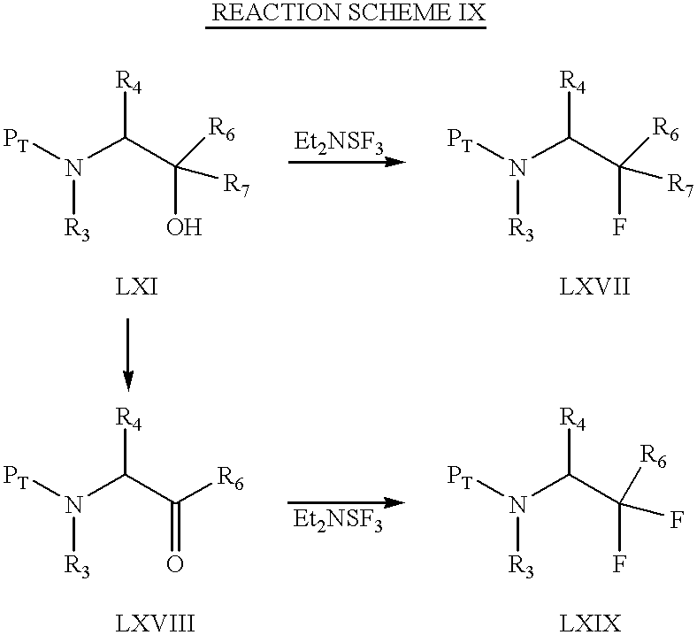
N(C(C([R6])(O)[R7])[R4])([PT])[R3].N(C(C([R6])(F)[R7])[R4])([PT])[R3].N(C(C(=O)[R6])[R4])([PT])[R3].N(C(C(F)([R6])F)[R4])([PT])[R3]
